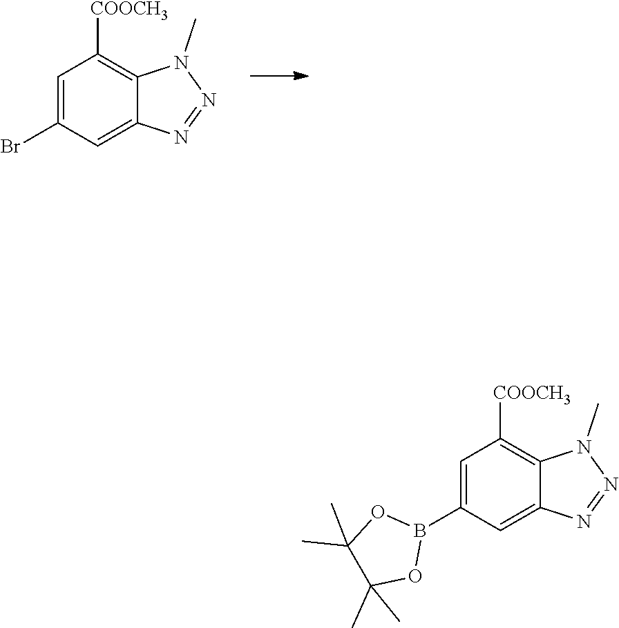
C1=C(Br)C=C2C(=C1[COOCH3])N(C)N=N2.C1=C(B2OC(C)(C)C(C)(C)O2)C=C2C(=C1[COOCH3])N(C)N=N2
